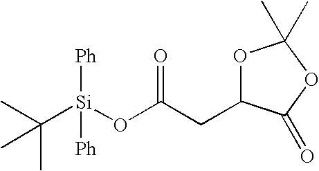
[Ph][Si](C(C)(C)C)(OC(=O)CC1OC(C)(C)OC1=O)[Ph]
